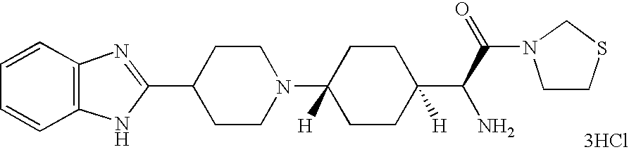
C1CN(C2([H])CCC(C(C(N3CCSC3)=O)N)([H])CC2)CCC1C1=NC2=C(N1)C=CC=C2.[3HCl]
